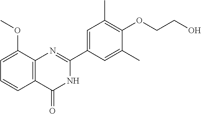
C1=CC2=C(C(OC)=C1)N=C(C1=CC(C)=C(OCCO)C(C)=C1)NC2=O
